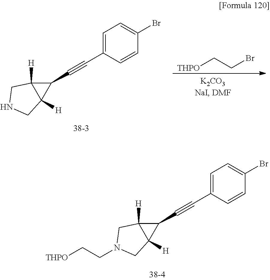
C1=C(C#CC2C3([H])C2([H])CN(CC[THPO])C3)C=CC(Br)=C1.C1=C(C#CC2C3([H])C2([H])CNC3)C=CC(Br)=C1.[THPO]CCBr
